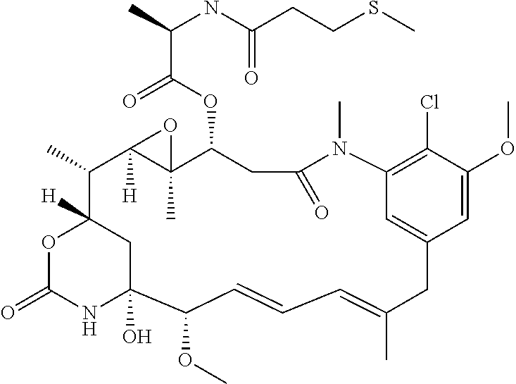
C1=C(OC)C(Cl)=C2C=C1CC(C)=CC=CC(OC)C1(O)NC(=O)OC([H])(C1)C(C)C1([H])C(C)(C(OC(=O)C(NC(CCSC)=O)C)CC(=O)N2C)O1
